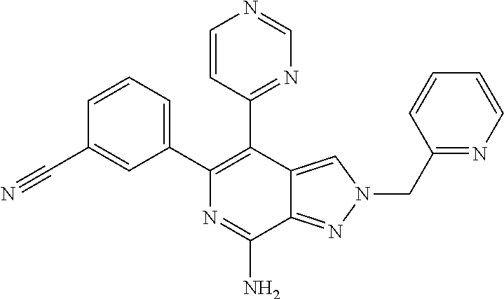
C1=CC(C2=C(C3=CC=CC(C#N)=C3)N=C(N)C3=NN(CC4=NC=CC=C4)C=C23)=NC=N1
